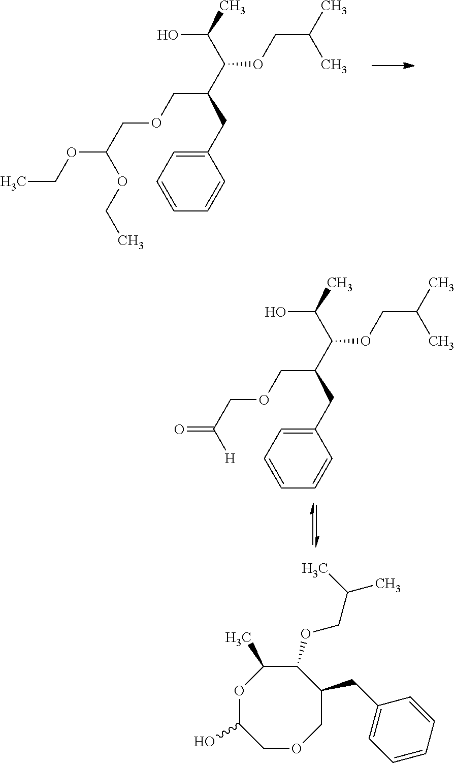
CCOC(OCC)COCC(C(C(O)C)OCC(C)C)CC1=CC=CC=C1.O=C([H])COCC(C(C(O)C)OCC(C)C)CC1=CC=CC=C1.C1(OCC(C)C)C(C)OC(O)COCC1CC1=CC=CC=C1
